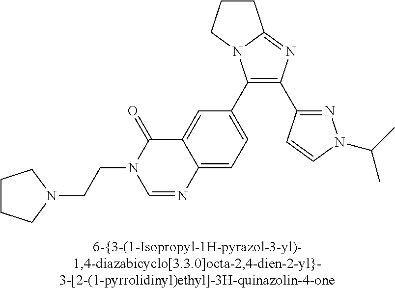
C1(C2=CC=C3C(=C2)C(=O)N(CCN2CCCC2)C=N3)=C(C2=NN(C(C)C)C=C2)N=C2N1CCC2
